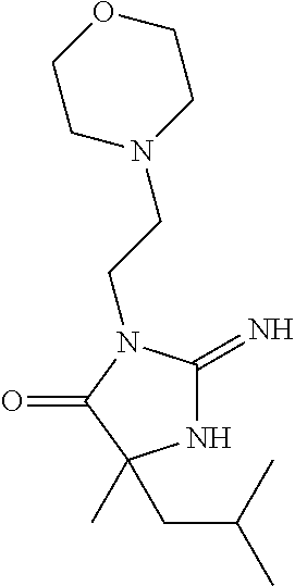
N1C(=N)N(CCN2CCOCC2)C(=O)C1(C)CC(C)C
